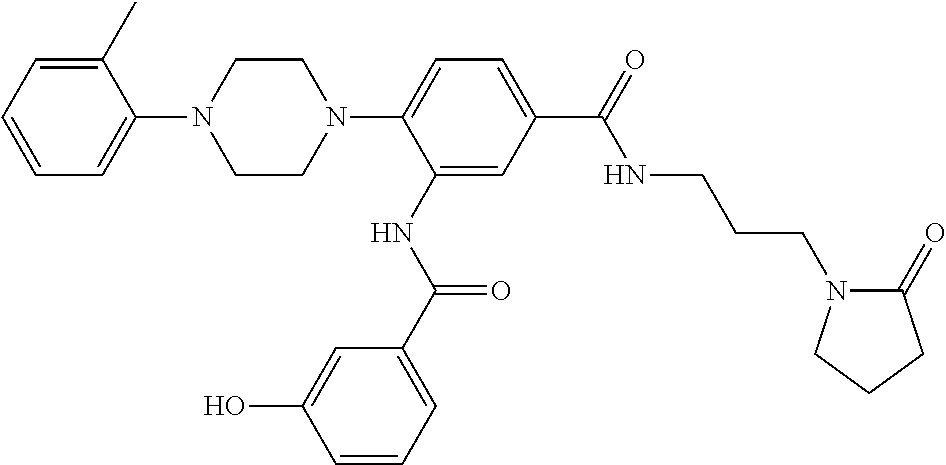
C1CN(C2=CC=C(C(=O)NCCCN3C(=O)CCC3)C=C2NC(C2=CC=CC(O)=C2)=O)CCN1C1=CC=CC=C1C
